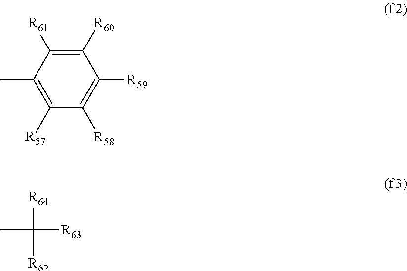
C1([R60])=C([R61])C(C)=C([R57])C([R58])=C1[R59].[R64]C([R62])([R63])C
